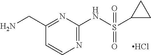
N(C1=NC=CC(CN)=N1)S(C1CC1)(=O)=O.Cl
